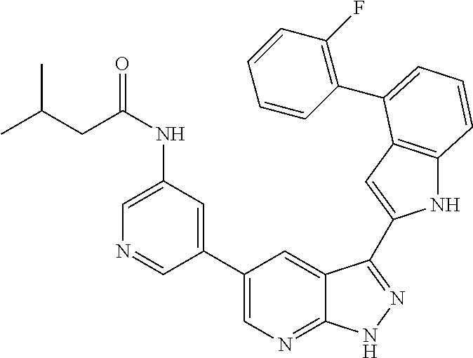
C1(C2=CN=C3C(=C2)C(C2=CC4=C(N2)C=CC=C4C2=C(F)C=CC=C2)=NN3)=CC(NC(CC(C)C)=O)=CN=C1
